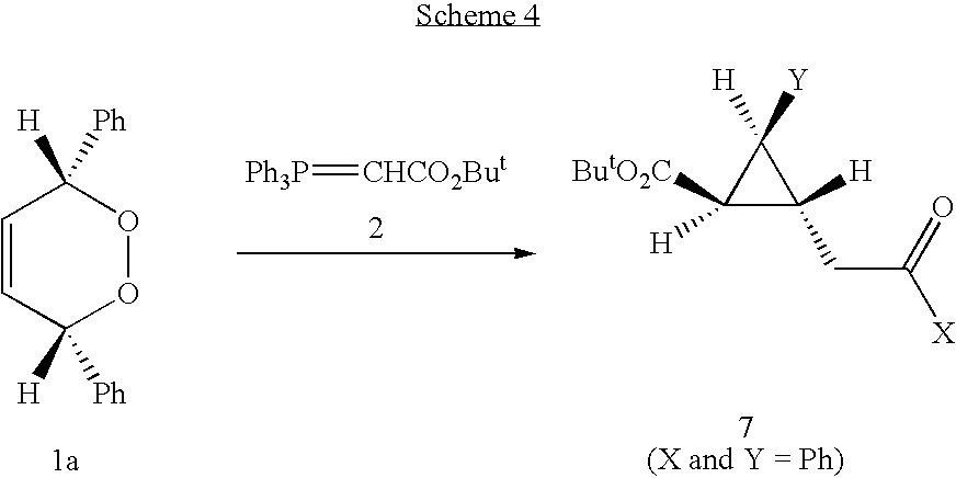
[Ph3P]=[CHCO2But].C1([H])([ButO2C])C([H])(CC([X])=O)C1([H])[Y].C1=CC([H])([Ph])OOC1([H])[Ph]
